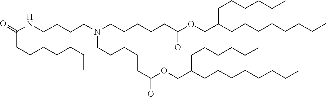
C(CCCC)CCCC(COC(CCCCCN(CCCCCC(=O)OCC(CCCCCCCC)CCCCCC)CCCCNC(CCCCCCC)=O)=O)CCCCCC
